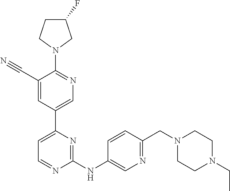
C1(C#N)=CC(C2=CC=NC(NC3=CN=C(CN4CCN(CC)CC4)C=C3)=N2)=CN=C1N1CC(F)CC1
